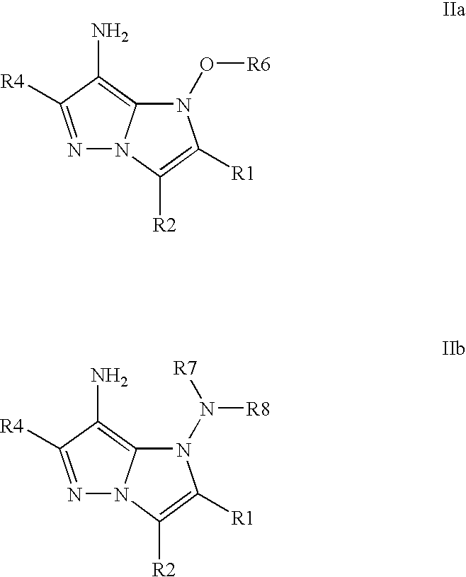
N1(O[R6])C2=C(N)C([R4])=NN2C([R2])=C1[R1].N1(N([R8])[R7])C2=C(N)C([R4])=NN2C([R2])=C1[R1]
